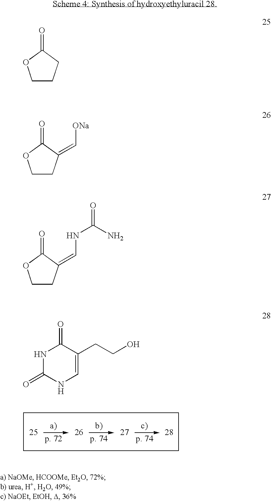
C1CCC(=O)O1.C1CC(=C[ONa])C(=O)O1.C1CC(=CNC(=O)N)C(=O)O1.N1C(=O)NC=C(CCO)C1=O
